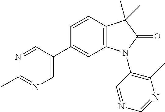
C1(C)=NC=C(C2=CC3=C(C=C2)C(C)(C)C(=O)N3C2=C(C)N=CN=C2)C=N1
